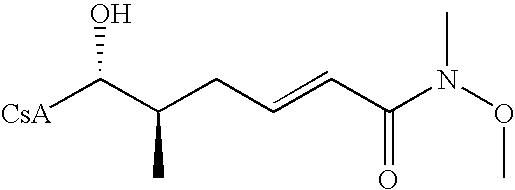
[CsA]C(C(CC=CC(=O)N(OC)C)C)O
